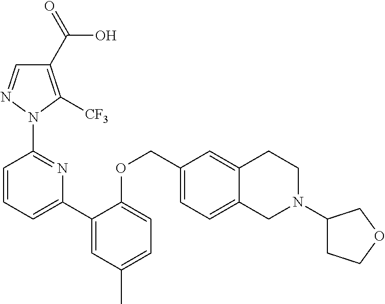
C1(C(=O)O)=C([CF3])N(C2=NC(C3=CC(C)=CC=C3OCC3=CC=C4C(=C3)CCN(C3CCOC3)C4)=CC=C2)N=C1
